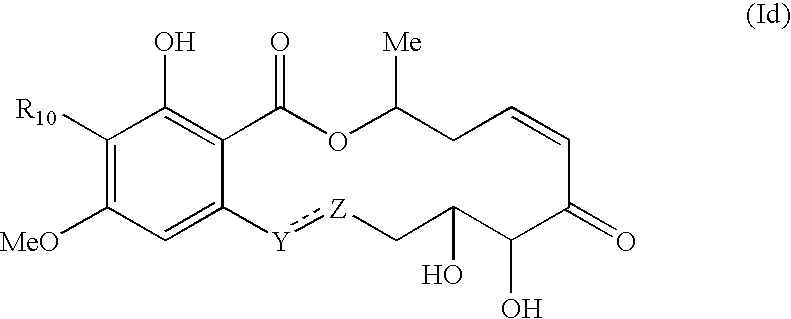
C1([R10])=C([MeO])C=C2C(=C1O)C(=O)OC([Me])CC=CC(=O)C(O)C(O)C[Z]:[Y]2
